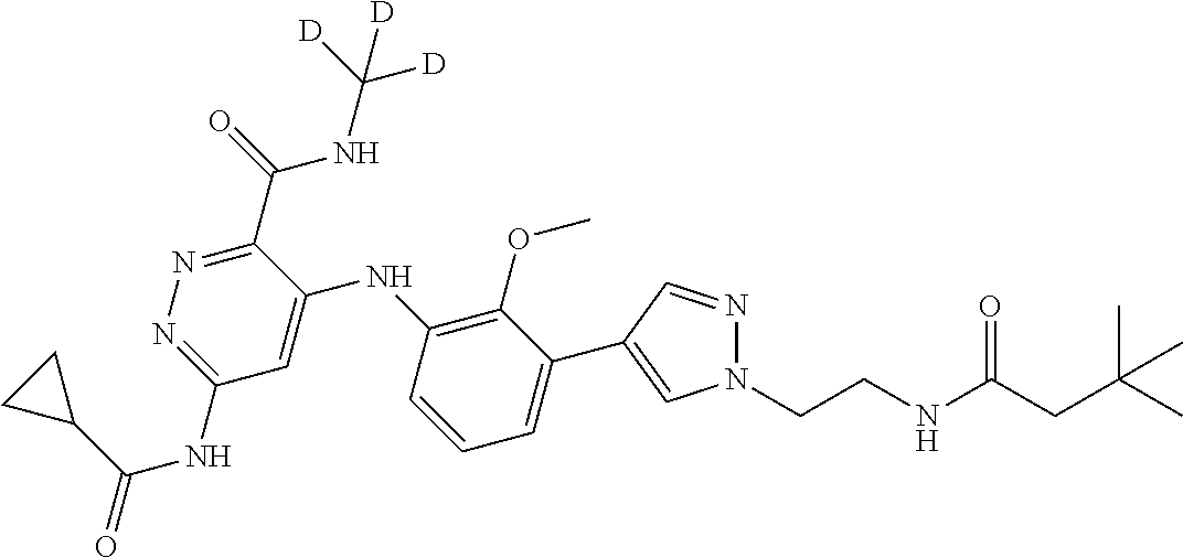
C1(C2=CN(CCNC(=O)CC(C)(C)C)N=C2)=CC=CC(NC2=CC(NC(=O)C3CC3)=NN=C2C(=O)NC([D])([D])[D])=C1OC
